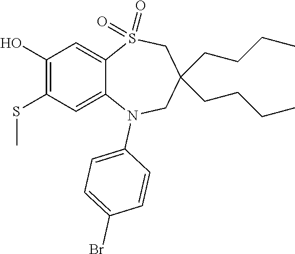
OC1=C(SC)C=C2C(=C1)S(=O)(=O)CC(CCCC)(CCCC)CN2C1=CC=C(Br)C=C1
